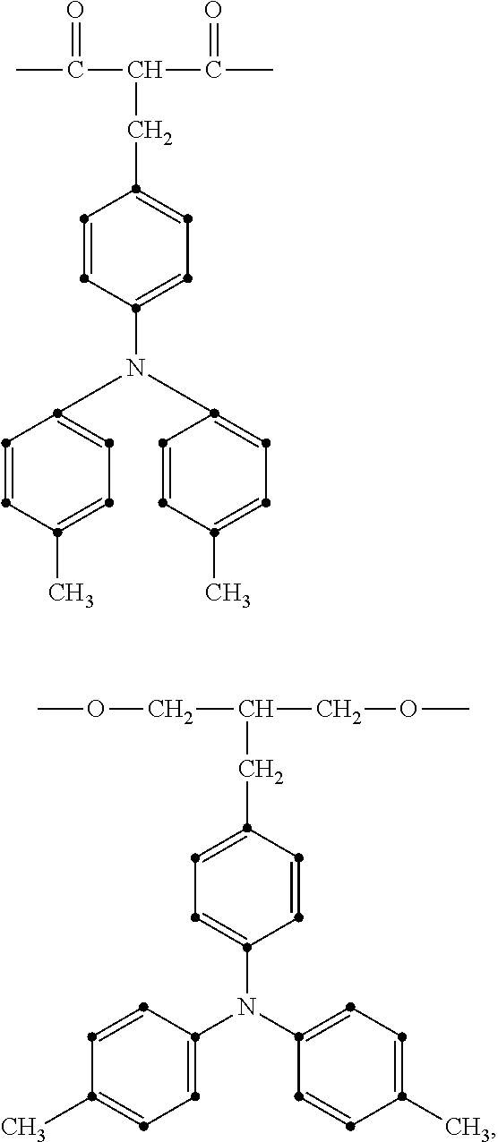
CC(C(C(C)=O)CC1=CC=C(N(C2=CC=C(C)C=C2)C2=CC=C(C)C=C2)C=C1)=O.C(C(COC)CC1=CC=C(N(C2=CC=C(C)C=C2)C2=CC=C(C)C=C2)C=C1)OC
